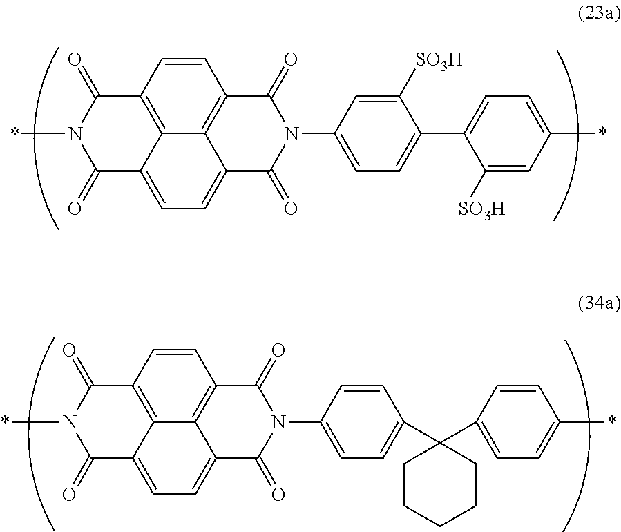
C1=CC2=C3C4=C1C(=O)N(C1=CC=C(C5=CC=C(*)C=C5[SO3H])C([SO3H])=C1)C(=O)C4=CC=C3C(=O)N(*)C2=O.C1=CC2=C3C4=C1C(=O)N(C1=CC=C(C5(C6=CC=C(*)C=C6)CCCCC5)C=C1)C(=O)C4=CC=C3C(=O)N(*)C2=O
